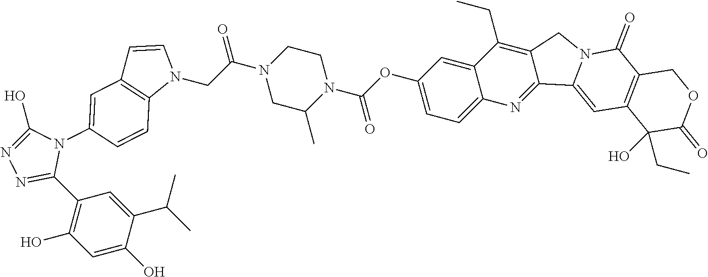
C(N1C=CC2=C1C=CC(N1C(O)=NN=C1C1=C(O)C=C(O)C(C(C)C)=C1)=C2)C(N1CC(C)N(C(=O)OC2=CC=C3C(=C2)C(CC)=C2C(=N3)C3=CC4=C(C(=O)N3C2)COC(=O)C4(CC)O)CC1)=O
